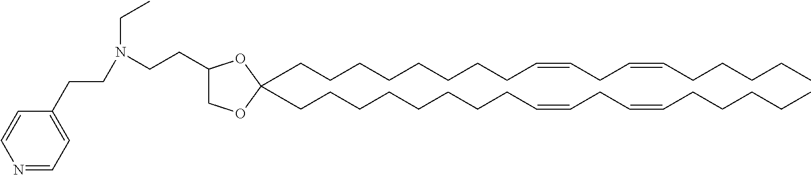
N1=CC=C(CCN(CC)CCC2COC(CCCCCCCCC=CCC=CCCCCC)(CCCCCCCCC=CCC=CCCCCC)O2)C=C1
